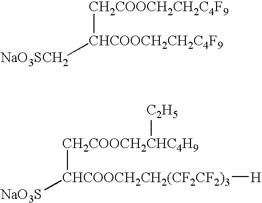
[CH2COOCH2CH2C4F9][CHCOOCH2CH2C4F9][NaO3SCH2].[CH2COOCH2CHC4H9]([CHCOOCH2CH2(CF2CF2)3]([NaO3S])[H])[C2H5]
